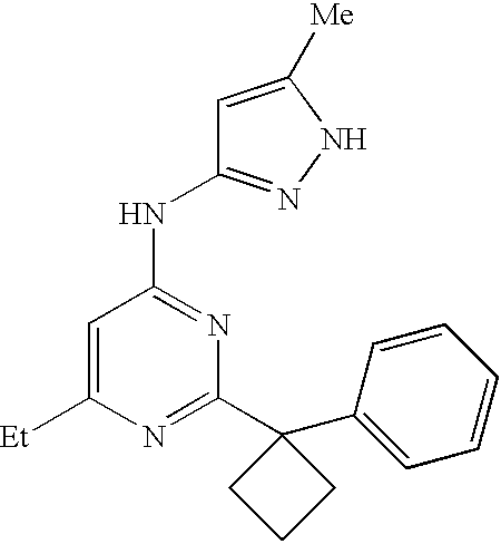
[Et]C1=CC(NC2=NNC([Me])=C2)=NC(C2(C3=CC=CC=C3)CCC2)=N1
